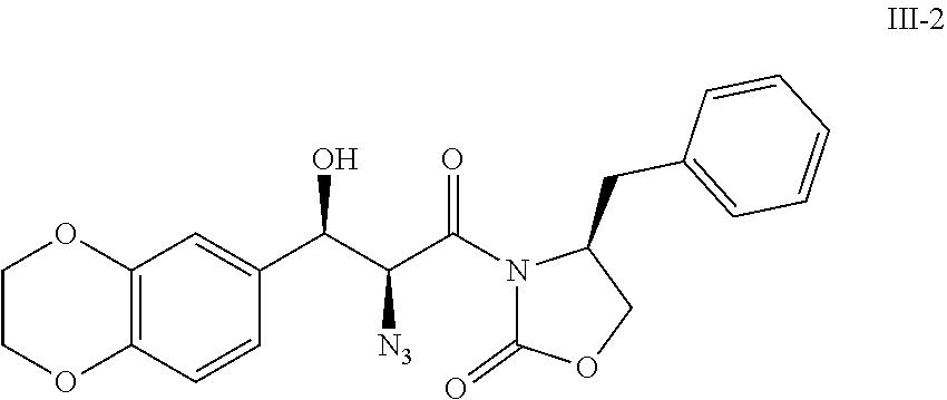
N1(C(C(C(C2=CC3=C(C=C2)OCCO3)O)[N3])=O)C(=O)OCC1CC1=CC=CC=C1
